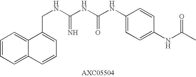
C1=CC=C2C(=C1)C(CNC(NC(NC1=CC=C(NC(C)=O)C=C1)=O)=N)=CC=C2
